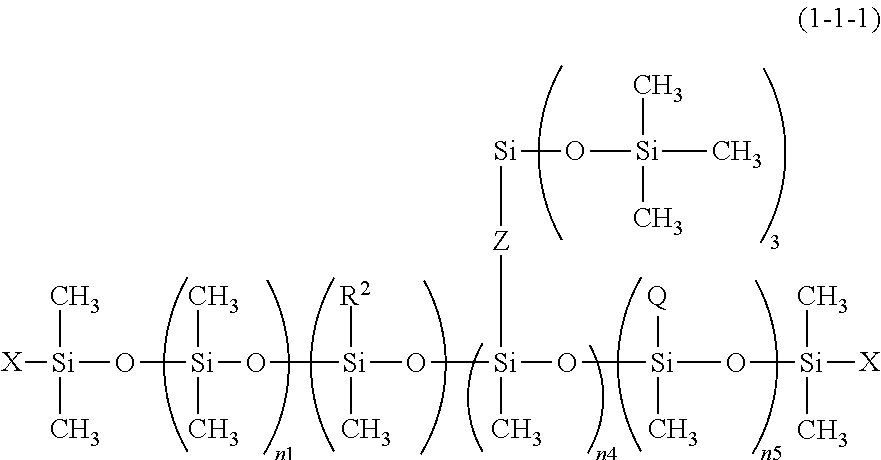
[X][Si](C)(C)O[Si](O[Si](O[Si](O[Si](C)([Q])O[Si]([X])(C)C)([Z][Si]O[Si](C)(C)C)C)([R2])C)(C)C
